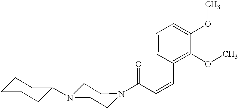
C(C=CC1=C(OC)C(OC)=CC=C1)(=O)N1CCN(C2CCCCC2)CC1
